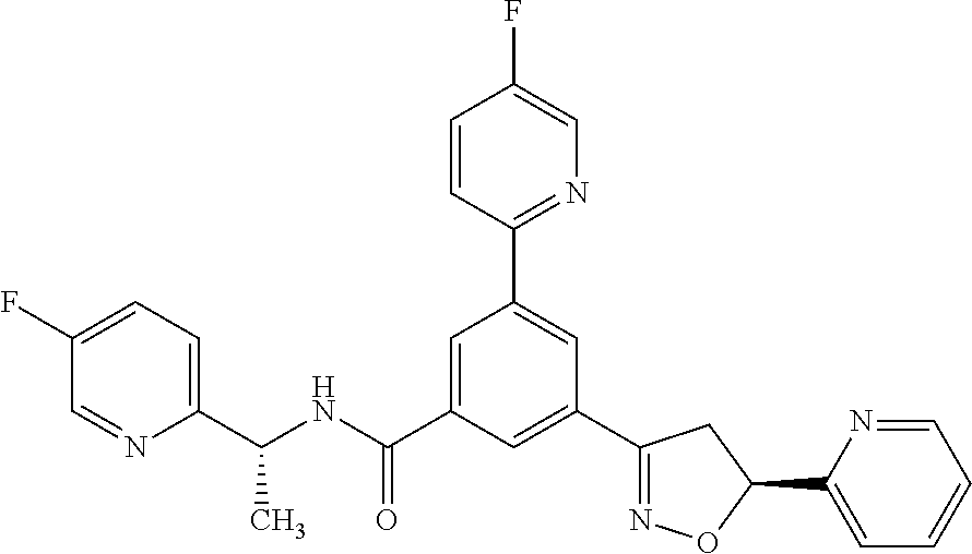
C1(C2=NOC(C3=CC=CC=N3)C2)=CC(C(NC(C2=CC=C(F)C=N2)C)=O)=CC(C2=NC=C(F)C=C2)=C1
